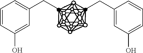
C1=CC(O)=CC(CC)=C1.CCC1=CC(O)=CC=C1
